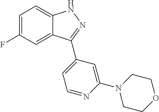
C1=C(F)C=C2C(=C1)NN=C2C1=CC=NC(N2CCOCC2)=C1
